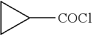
C1CC1[COCl]
